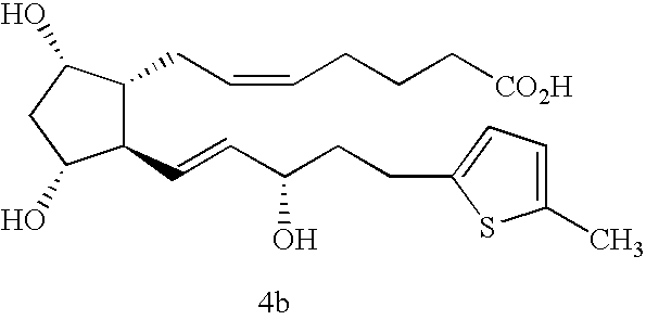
C1(C=CC(CCC2=CC=C(C)S2)O)C(CC=CCCC[CO2H])C(O)CC1O
